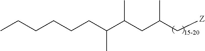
C(CCCC(C(CC(C[Z])C)C)C)CC
